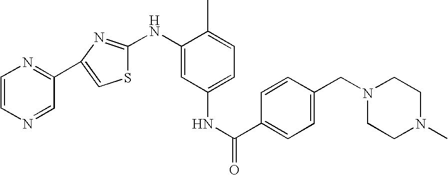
C1=CN=CC(C2=CSC(NC3=CC(NC(C4=CC=C(CN5CCN(C)CC5)C=C4)=O)=CC=C3C)=N2)=N1
